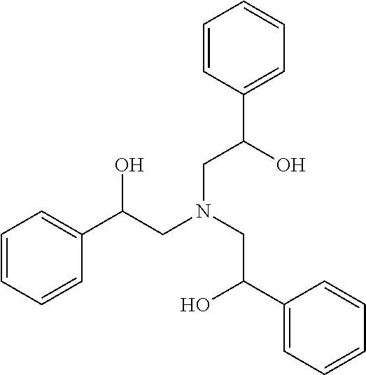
C1=CC(C(O)CN(CC(C2=CC=CC=C2)O)CC(C2=CC=CC=C2)O)=CC=C1
